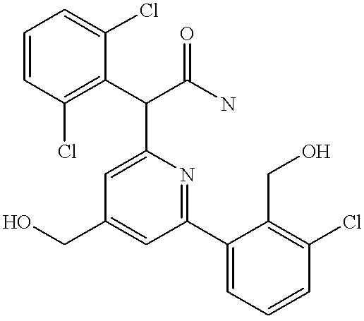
OCC1=CC(C2=CC=CC(Cl)=C2CO)=NC(C(C2=C(Cl)C=CC=C2Cl)C(N)=O)=C1
